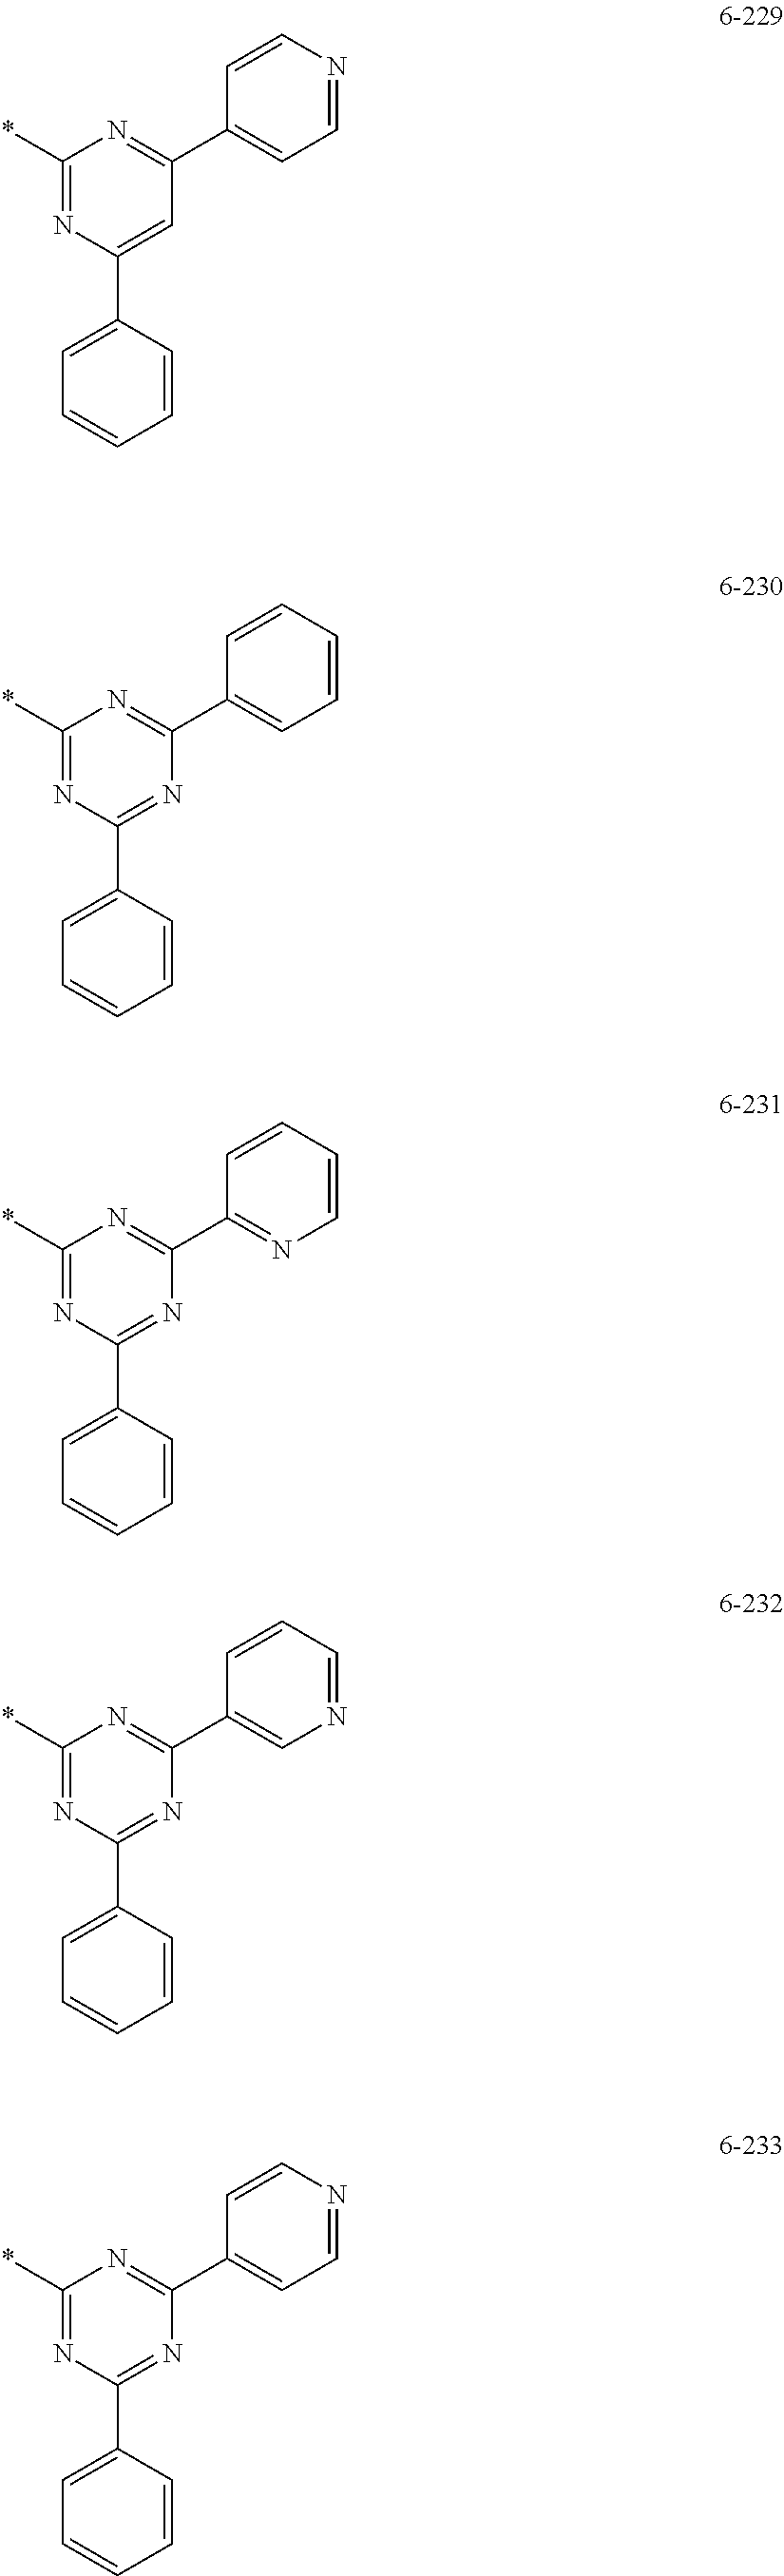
C1(*)=NC(C2=CC=CC=C2)=CC(C2=CC=NC=C2)=N1.C1(*)=NC(C2=CC=CC=C2)=NC(C2=CC=CC=C2)=N1.C1(*)=NC(C2=CC=CC=C2)=NC(C2=NC=CC=C2)=N1.C1(*)=NC(C2=CC=CC=C2)=NC(C2=CN=CC=C2)=N1.C1(*)=NC(C2=CC=CC=C2)=NC(C2=CC=NC=C2)=N1
